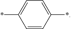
C1=CC(*)=CC=C1*
